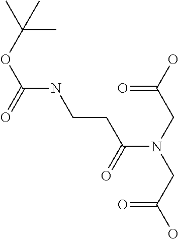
OC(CN(CC(O)=O)C(=O)CCNC(OC(C)(C)C)=O)=O
